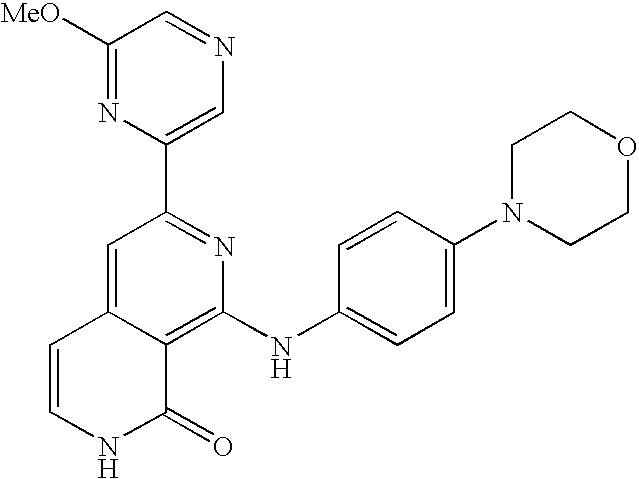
C1=C(N2CCOCC2)C=CC(NC2=C3C(=CC(C4=CN=CC([MeO])=N4)=N2)C=CNC3=O)=C1
